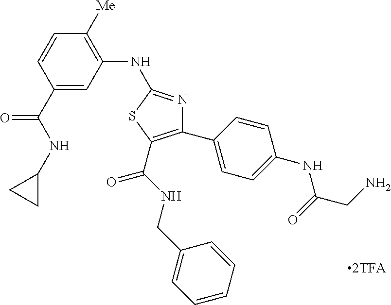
[2TFA].C1(C(NC2CC2)=O)=CC(NC2=NC(C3=CC=C(NC(=O)CN)C=C3)=C(C(NCC3=CC=CC=C3)=O)S2)=C([Me])C=C1
